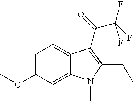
C1=C(OC)C=C2C(=C1)C(C(C(F)(F)F)=O)=C(CC)N2C
